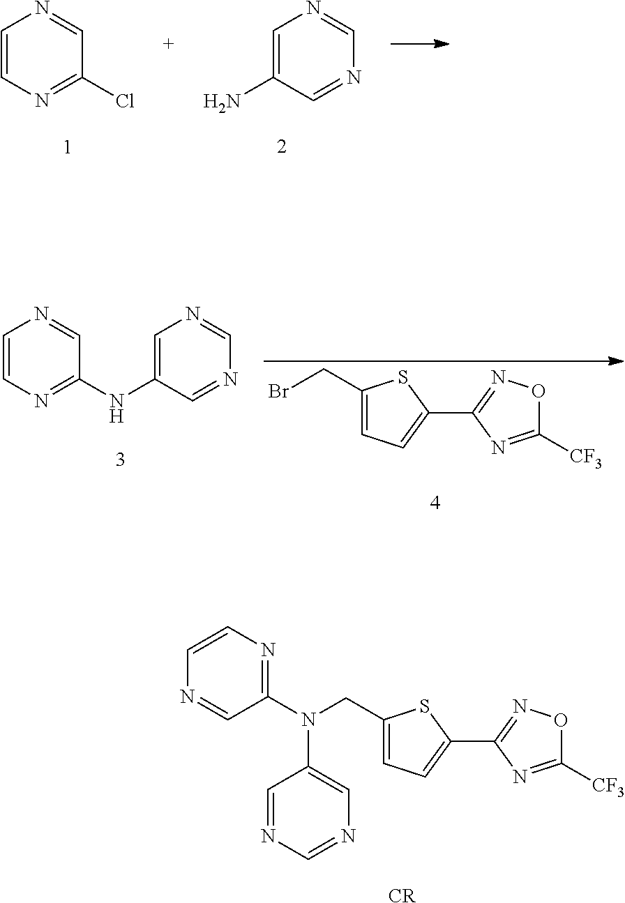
C1=C(N)C=NC=N1.C1=CN=C(Cl)C=N1.C1(CBr)=CC=C(C2=NOC([CF3])=N2)S1.C1=CN=C(NC2=CN=CN=C2)C=N1.C1(CN(C2=NC=CN=C2)C2=CN=CN=C2)=CC=C(C2=NOC([CF3])=N2)S1.[CR]
